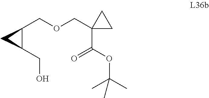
C1(COCC2(C(=O)OC(C)(C)C)CC2)C(CO)C1
